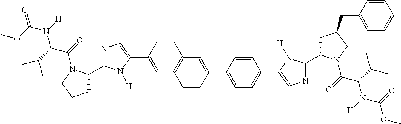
C1(C2=CN=C(C3CCCN3C(=O)C(C(C)C)N(C(OC)=O)[H])N2[H])=CC2=C(C=C1)C=C(C1=CC=C(C3=CN=C(C4CC(CC5=CC=CC=C5)CN4C(=O)C(C(C)C)N(C(=O)OC)[H])N3[H])C=C1)C=C2
